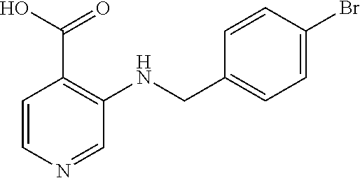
C1=CN=CC(NCC2=CC=C(Br)C=C2)=C1C(O)=O
